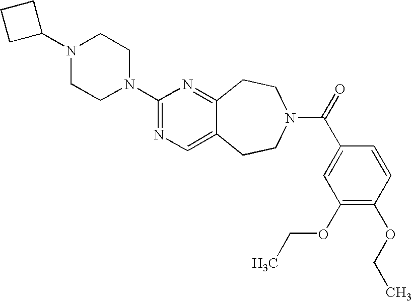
C1C(N2CCN(C3=NC=C4C(=N3)CCN(C(=O)C3=CC(OCC)=C(OCC)C=C3)CC4)CC2)CC1
